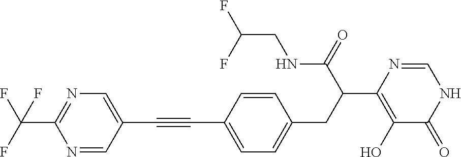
C1(C#CC2=CC=C(CC(C(NCC(F)F)=O)C3=C(O)C(=O)NC=N3)C=C2)=CN=C(C(F)(F)F)N=C1
